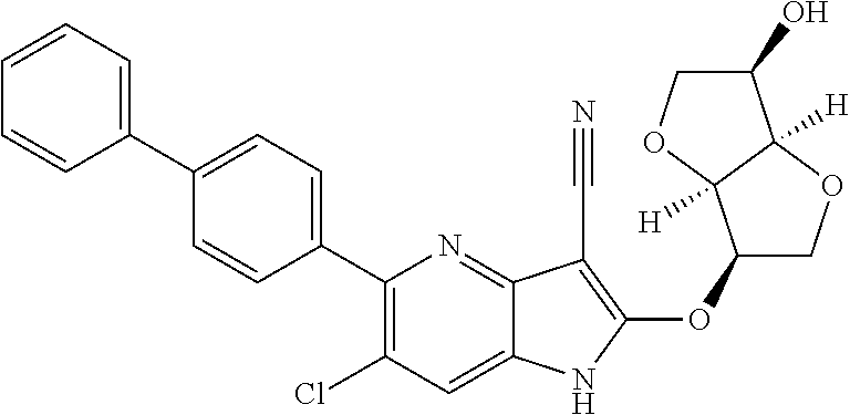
C1(C2=CC=C(C3=CC=CC=C3)C=C2)=C(Cl)C=C2C(=N1)C(C#N)=C(OC1COC3([H])C1([H])OCC3O)N2
